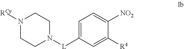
C1=C([L]N2CCN([RCy])CC2)C=C([R4])C([NO2])=C1
